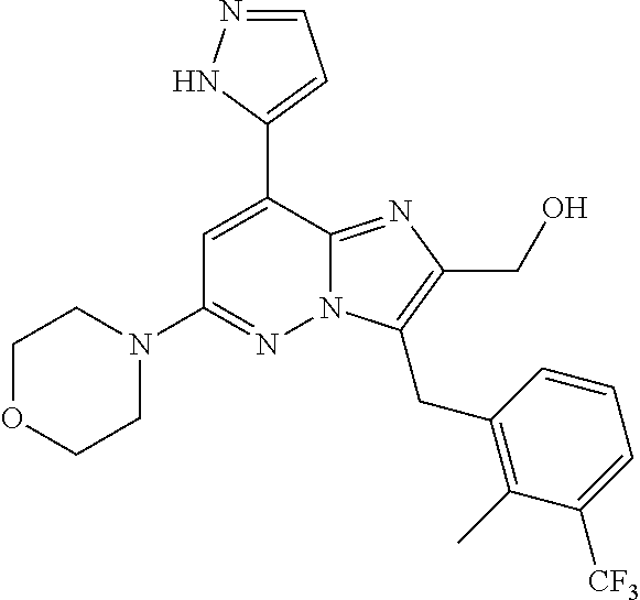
C1OCCN(C2=NN3C(=NC(CO)=C3CC3=C(C)C([CF3])=CC=C3)C(C3=CC=NN3)=C2)C1
